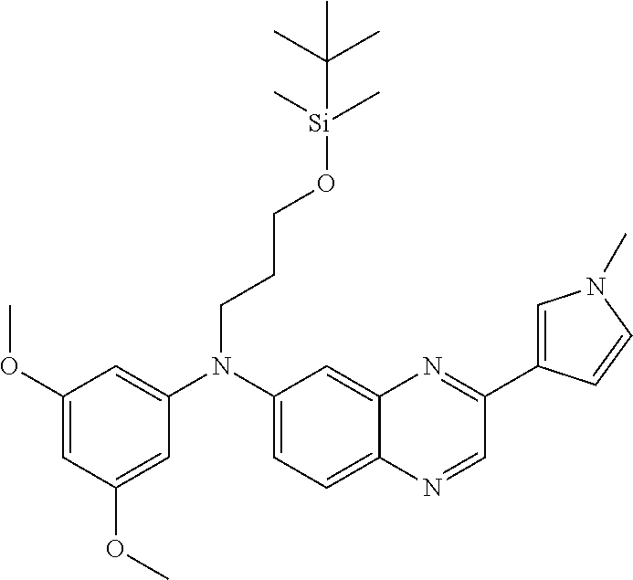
C1(OC)=CC(N(C2=CC=C3C(=C2)N=C(C2=CN(C)C=C2)C=N3)CCCO[Si](C(C)(C)C)(C)C)=CC(OC)=C1
